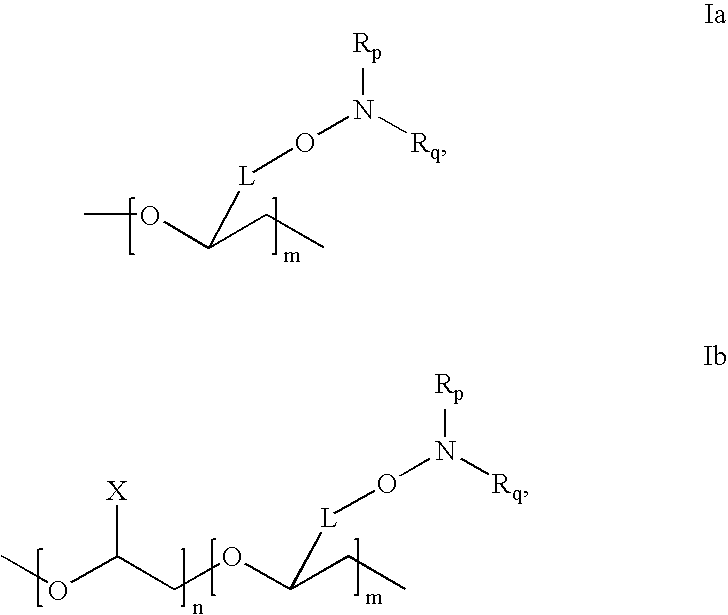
COC(CC)[L]ON([Rq])[Rp].O(C(CC)[L]ON([Rq])[Rp])CC(OC)[X]
